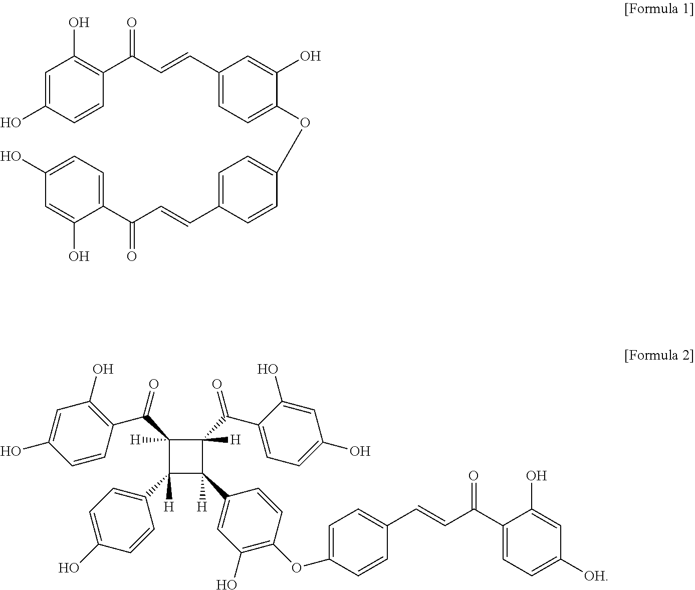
C1(C(C2([H])C([H])(C3=CC=C(O)C=C3)C([H])(C3=CC(O)=C(OC4=CC=C(C=CC(C5=CC=C([OH])C=C5O)=O)C=C4)C=C3)C2(C(C2=CC=C(O)C=C2O)=O)[H])=O)=C(O)C=C(O)C=C1.C1=C(O)C=CC(C(C=CC2=CC=C(OC3=CC=C(C=CC(C4=CC=C(O)C=C4O)=O)C=C3)C(O)=C2)=O)=C1O
